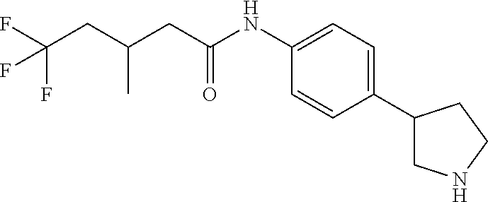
C(CC(CC(NC1=CC=C(C2CNCC2)C=C1)=O)C)(F)(F)F
